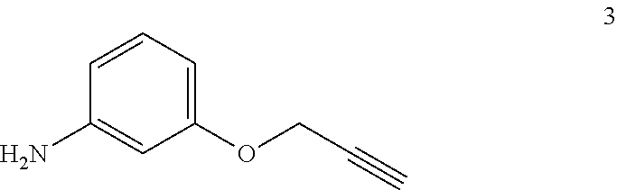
C1(N)=CC(OCC#C)=CC=C1
